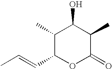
C1(C)C(C=CC)OC(=O)C(C)C1O
